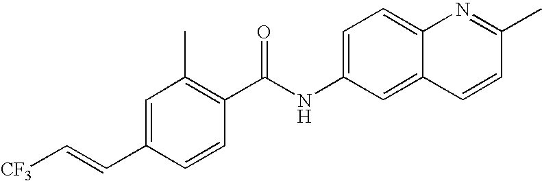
C1=C(C=C[CF3])C=CC(C(NC2=CC=C3C(=C2)C=CC(C)=N3)=O)=C1C
